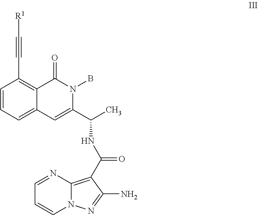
C1=NC2=C(C(NC(C3=CC4=CC=CC(C#C[R1])=C4C(=O)N3B)C)=O)C(N)=NN2C=C1
